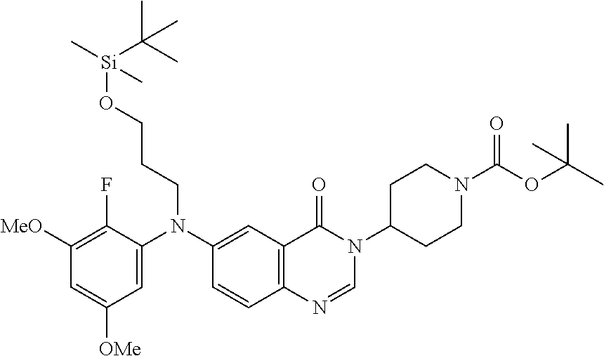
C1=C(N(C2=CC3=C(C=C2)N=CN(C2CCN(C(OC(C)(C)C)=O)CC2)C3=O)CCCO[Si](C(C)(C)C)(C)C)C(F)=C([MeO])C=C1[OMe]
